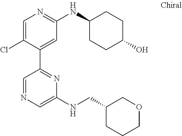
C1=C(Cl)C(C2=NC(NCC3CCCOC3)=CN=C2)=CC(NC2CCC(O)CC2)=N1
